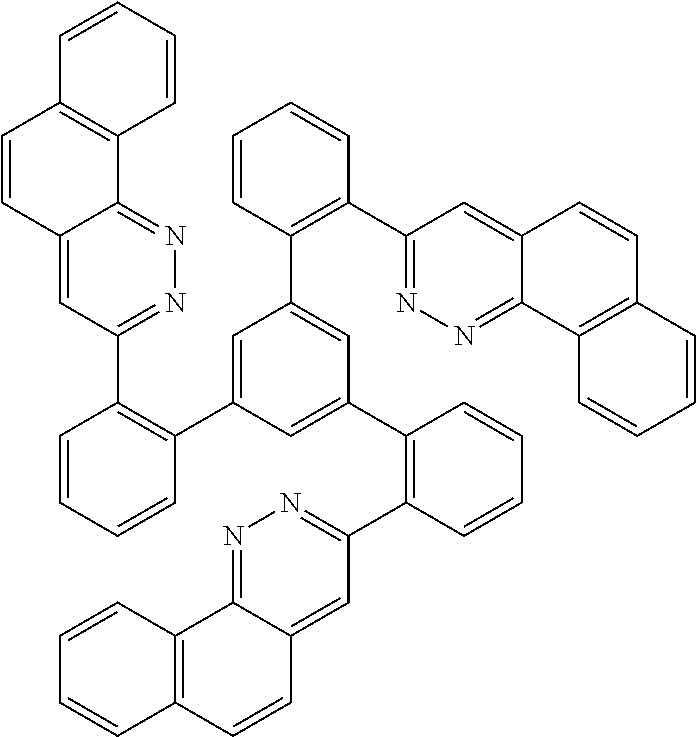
N1=C2C(=CC(C3=C(C4=CC(C5=C(C6=NN=C7C(=C6)C=CC6=C7C=CC=C6)C=CC=C5)=CC(C5=C(C6=NN=C7C(=C6)C=CC6=C7C=CC=C6)C=CC=C5)=C4)C=CC=C3)=N1)C=CC1=C2C=CC=C1
